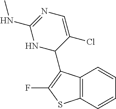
C12=C(C=CC=C1)SC(F)=C2C1C(Cl)=CN=C(NC)N1
